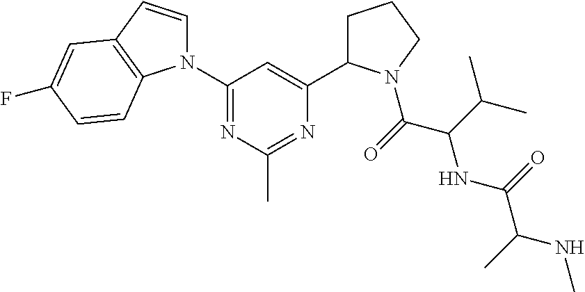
N1(C2=NC(C)=NC(C3CCCN3C(C(NC(=O)C(NC)C)C(C)C)=O)=C2)C=CC2=C1C=CC(F)=C2
